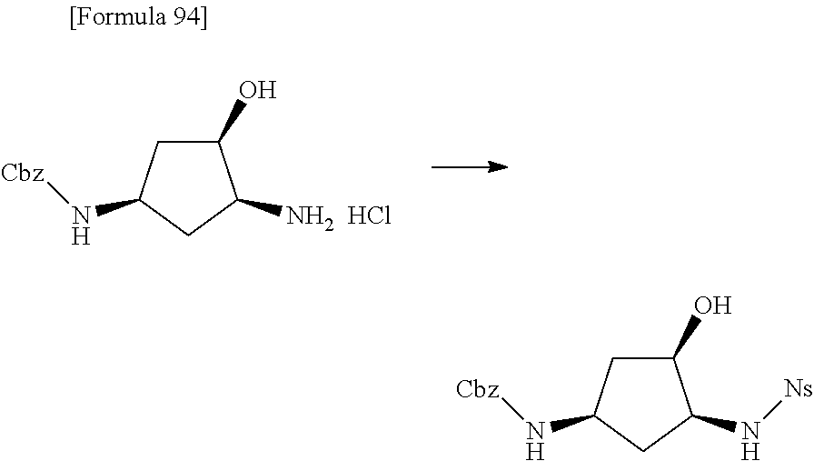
C1C(O)C([NH2  HCl])CC1N[Cbz].C1C(O)C(N[Ns])CC1N[Cbz]
